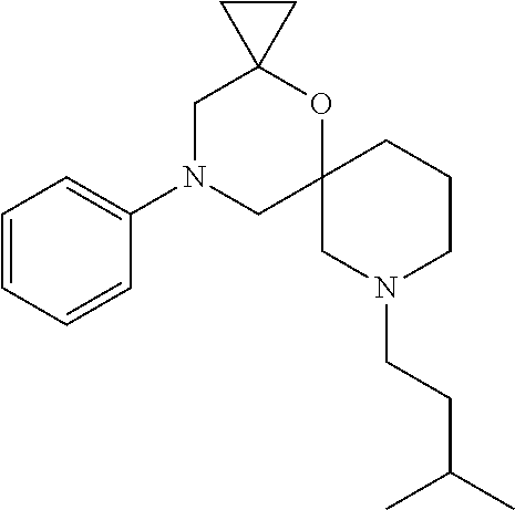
C1=C(N2CC3(OC4(C2)CC4)CN(CCC(C)C)CCC3)C=CC=C1
